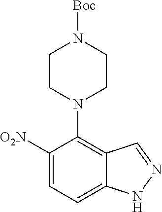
C1([O2N])=CC=C2C(=C1N1CCN([Boc])CC1)C=NN2
